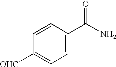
C1=C(C(N)=O)C=CC([OHC])=C1
